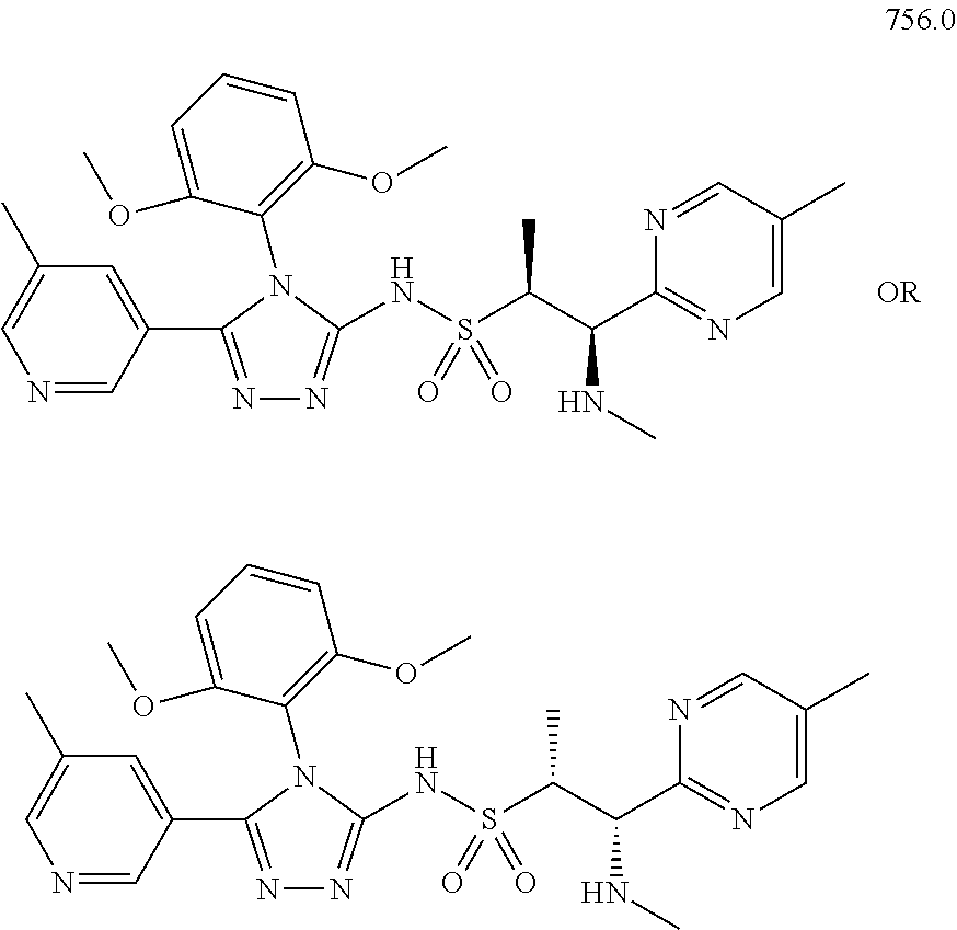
N(S(=O)(C(C(C1=NC=C(C)C=N1)NC)C)=O)C1=NN=C(C2=CC(C)=CN=C2)N1C1=C(OC)C=CC=C1OC.N(S(=O)(C(C(C1=NC=C(C)C=N1)NC)C)=O)C1=NN=C(C2=CC(C)=CN=C2)N1C1=C(OC)C=CC=C1OC
